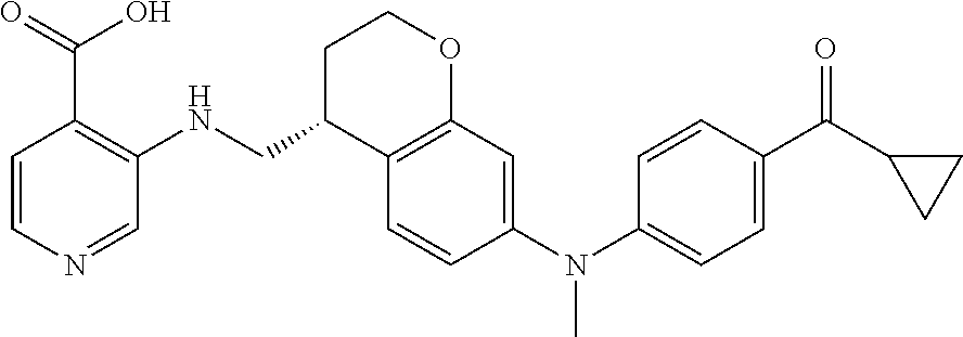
C1=C(N(C2=CC3=C(C=C2)C(CNC2=C(C(O)=O)C=CN=C2)CCO3)C)C=CC(C(C2CC2)=O)=C1
